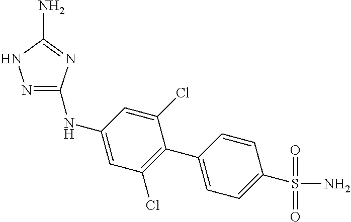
N1=C(NC2=CC(Cl)=C(C3=CC=C(S(N)(=O)=O)C=C3)C(Cl)=C2)N=C(N)N1
